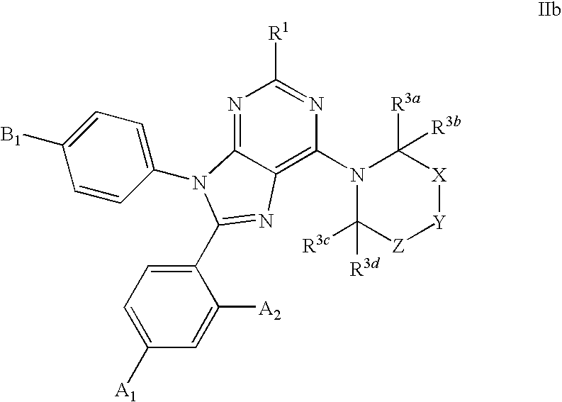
N1=C2C(=C(N3C([R3d])([R3c])[Z][Y][X]C3([R3a])[R3b])N=C1[R1])N=C(C1=CC=C([A1])C=C1[A2])N2C1=CC=C([B1])C=C1
